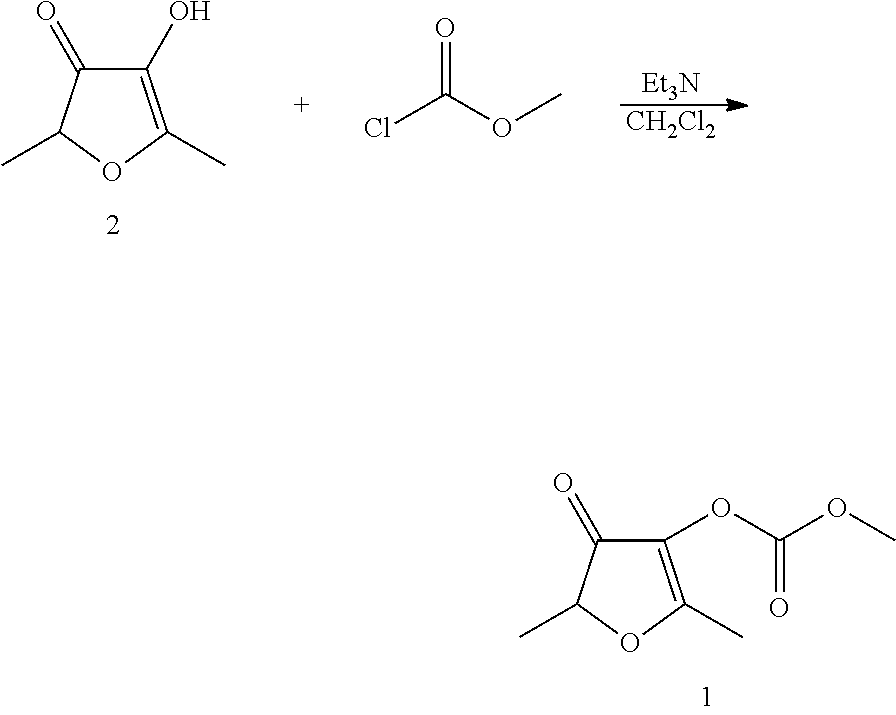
C1(OC(=O)OC)=C(C)OC(C)C1=O.C1(O)=C(C)OC(C)C1=O.[Et3N].[CH2Cl2].ClC(OC)=O
